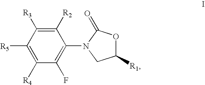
C1([R2])=C([R3])C([R5])=C([R4])C(F)=C1N1CC([R1])OC1=O
